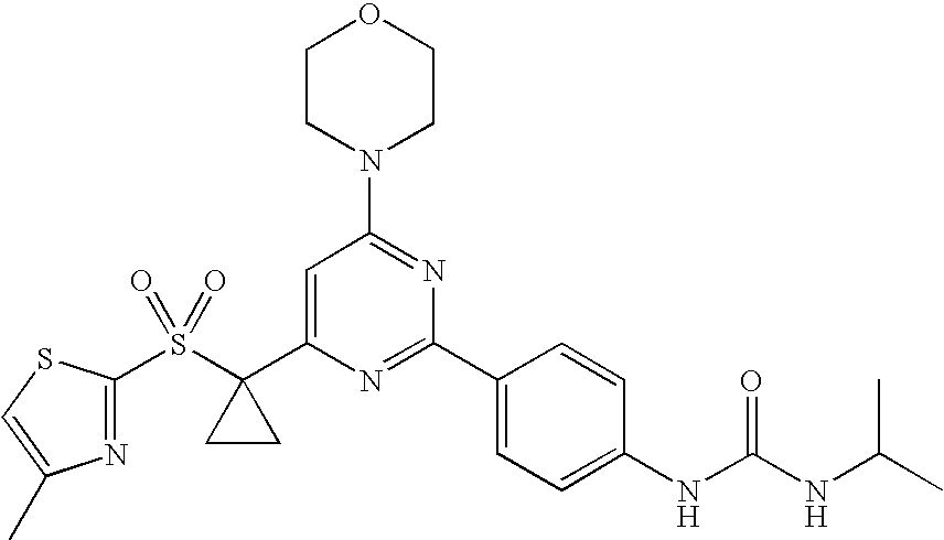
N1=C(S(C2(C3=CC(N4CCOCC4)=NC(C4=CC=C(NC(NC(C)C)=O)C=C4)=N3)CC2)(=O)=O)SC=C1C
